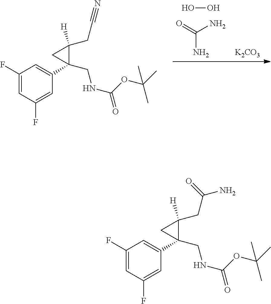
[K2CO3].OO.O=C(N)N.C1(F)=CC(F)=CC(C2(CNC(=O)OC(C)(C)C)C(CC#N)([H])C2)=C1.C1(F)=CC(F)=CC(C2(CNC(=O)OC(C)(C)C)C(CC(N)=O)([H])C2)=C1
